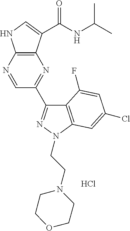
C12=C(N=CC(C3=NN(CCN4CCOCC4)C4=C3C(F)=CC(Cl)=C4)=N1)NC=C2C(NC(C)C)=O.Cl
